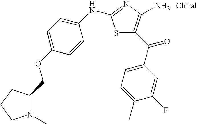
S1C(C(C2=CC=C(C)C(F)=C2)=O)=C(N)N=C1NC1=CC=C(OCC2N(C)CCC2)C=C1
